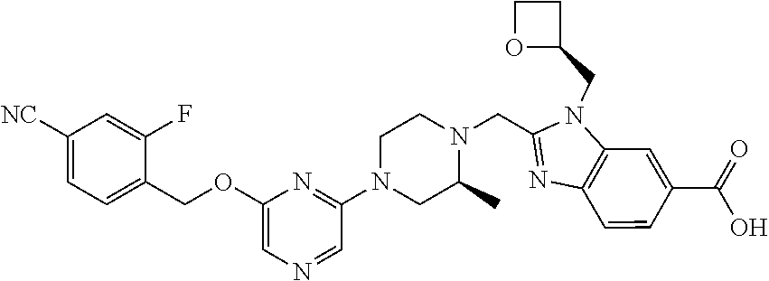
C1([NC])=CC=C(COC2=CN=CC(N3CC(C)N(CC4=NC5=C(N4CC4OCC4)C=C(C(=O)O)C=C5)CC3)=N2)C(F)=C1
